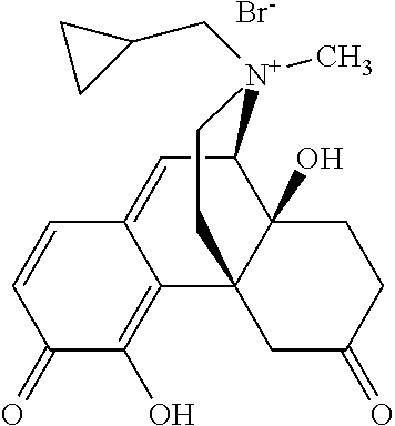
[Br-].C1C2(O)C3(CC(=O)C1)C1=C(O)C(=O)C=CC1=CC2[N+](C)(CC1CC1)CC3
